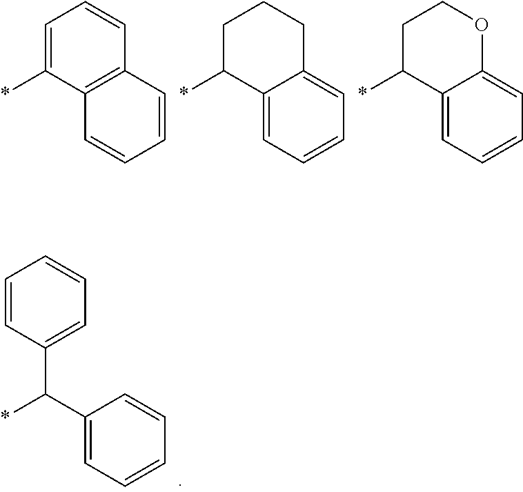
C1=C(*)C2=C(C=C1)C=CC=C2.C1C(*)C2=CC=CC=C2CC1.C1C(*)C2=CC=CC=C2OC1.C1=CC(C(C2=CC=CC=C2)*)=CC=C1
